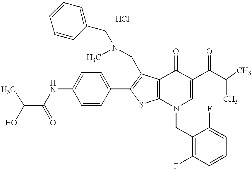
OC(C(=O)NC1=CC=C(C2=C(CN(C)CC3=CC=CC=C3)C3=C(S2)N(CC2=C(F)C=CC=C2F)C=C(C(C(C)C)=O)C3=O)C=C1)C
